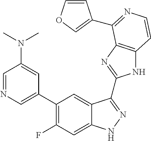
C1=C(C2=C(F)C=C3C(=C2)C(C2=NC4=C(N2)C=CN=C4C2=COC=C2)=NN3)C=C(N(C)C)C=N1
